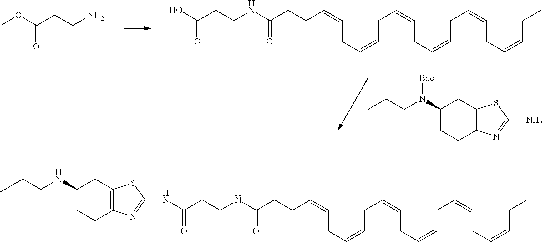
C(CC(=O)NC1=NC2=C(S1)CC(NCCC)CC2)NC(CCC=CCC=CCC=CCC=CCC=CCC=CCC)=O.C(C=CCC=CCC=CCC=CCC=CCC=CCC)CC(=O)NCCC(O)=O.C1(N(CCC)[Boc])CCC2=C(C1)SC(N)=N2.COC(CCN)=O
